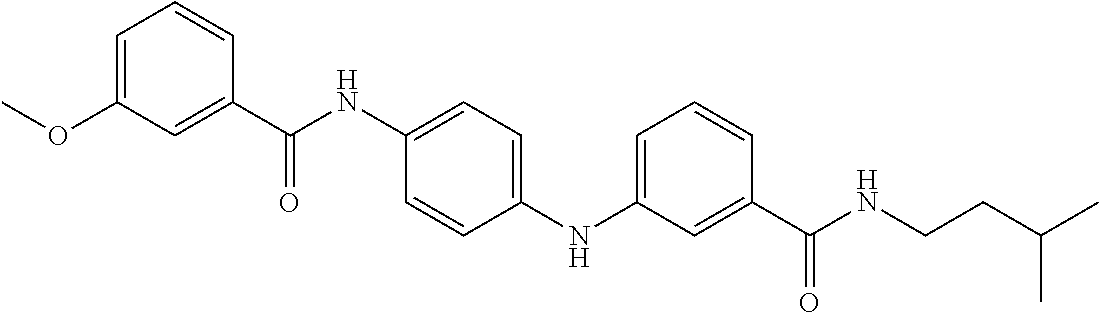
C1(NC2=CC=CC(C(NCCC(C)C)=O)=C2)=CC=C(NC(C2=CC(OC)=CC=C2)=O)C=C1
